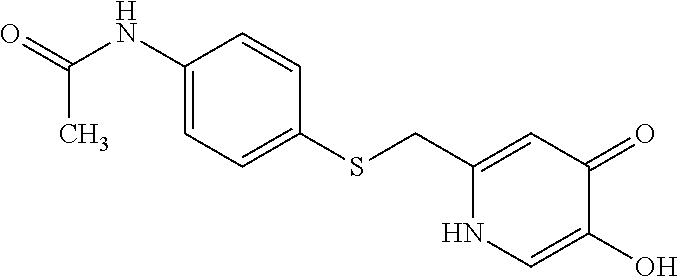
C1(CSC2=CC=C(NC(=O)C)C=C2)=CC(=O)C(O)=CN1
